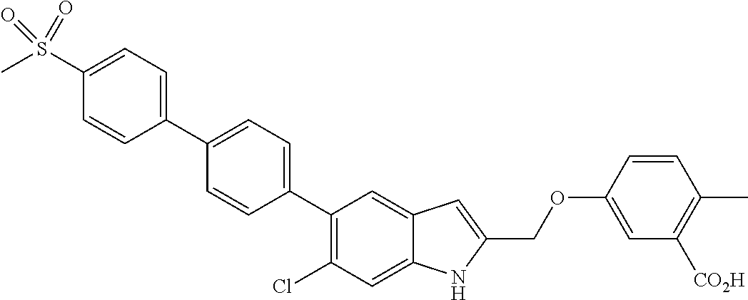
C1(C2=CC=C(C3=C(Cl)C=C4C(=C3)C=C(COC3=CC([CO2H])=C(C)C=C3)N4)C=C2)=CC=C(S(=O)(C)=O)C=C1
